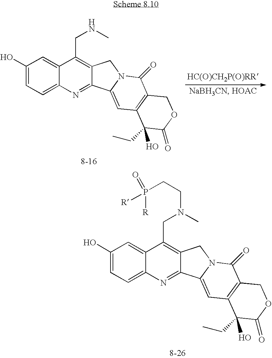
C1(O)=CC=C2C(=C1)C(CNC)=C1C(=N2)C2=CC3=C(C(=O)N2C1)COC(=O)C3(CC)O.C1(O)=CC=C2C(=C1)C(CN(C)CCP([R])(=O)[R])=C1C(=N2)C2=CC3=C(C(=O)N2C1)COC(=O)C3(CC)O
